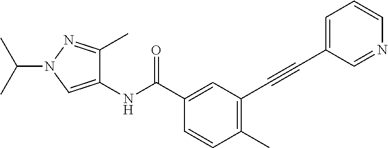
C1(C)=C(C#CC2=CC=CN=C2)C=C(C(NC2=CN(C(C)C)N=C2C)=O)C=C1
